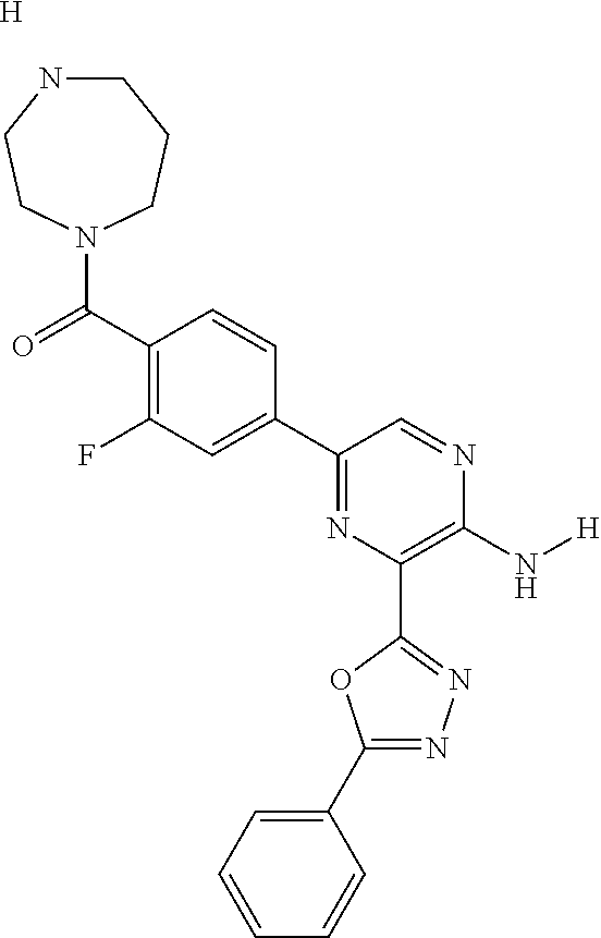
[H].C1NCCN(C(=O)C2=C(F)C=C(C3=NC(C4=NN=C(C5=CC=CC=C5)O4)=C(N[H])N=C3)C=C2)CC1
